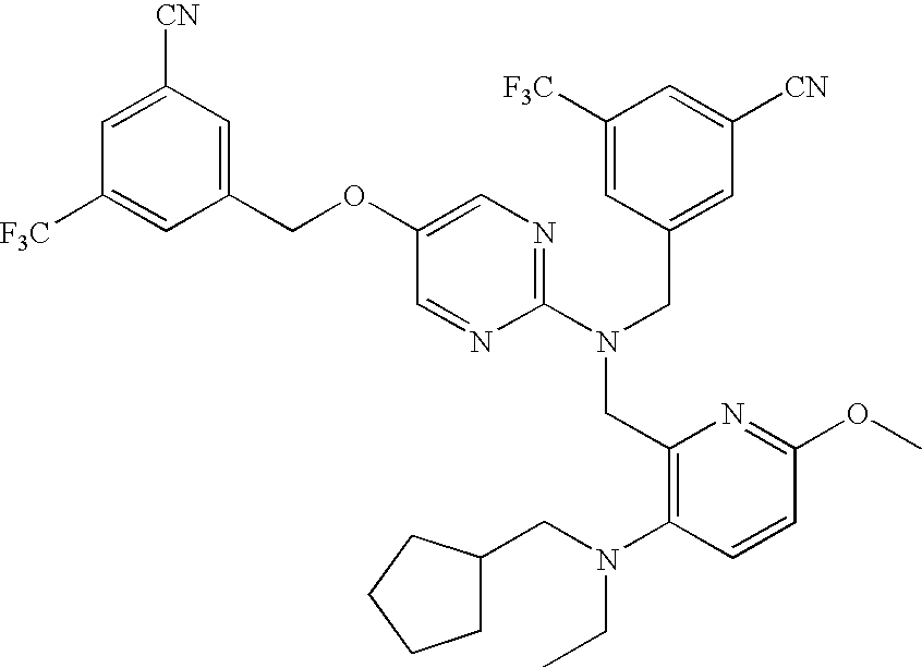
C1(OCC2=CC([CN])=CC([F3C])=C2)=CN=C(N(CC2=CC([CN])=CC([F3C])=C2)CC2=C(N(CC3CCCC3)CC)C=CC(OC)=N2)N=C1
